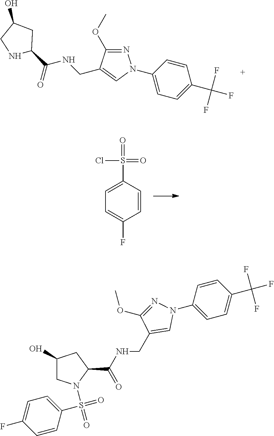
N1C(C(NCC2=CN(C3=CC=C(C(F)(F)F)C=C3)N=C2OC)=O)CC(O)C1.C1(S(=O)(=O)Cl)=CC=C(F)C=C1.C(NCC1=CN(C2=CC=C(C(F)(F)F)C=C2)N=C1OC)(=O)C1N(S(=O)(=O)C2=CC=C(F)C=C2)CC(O)C1
